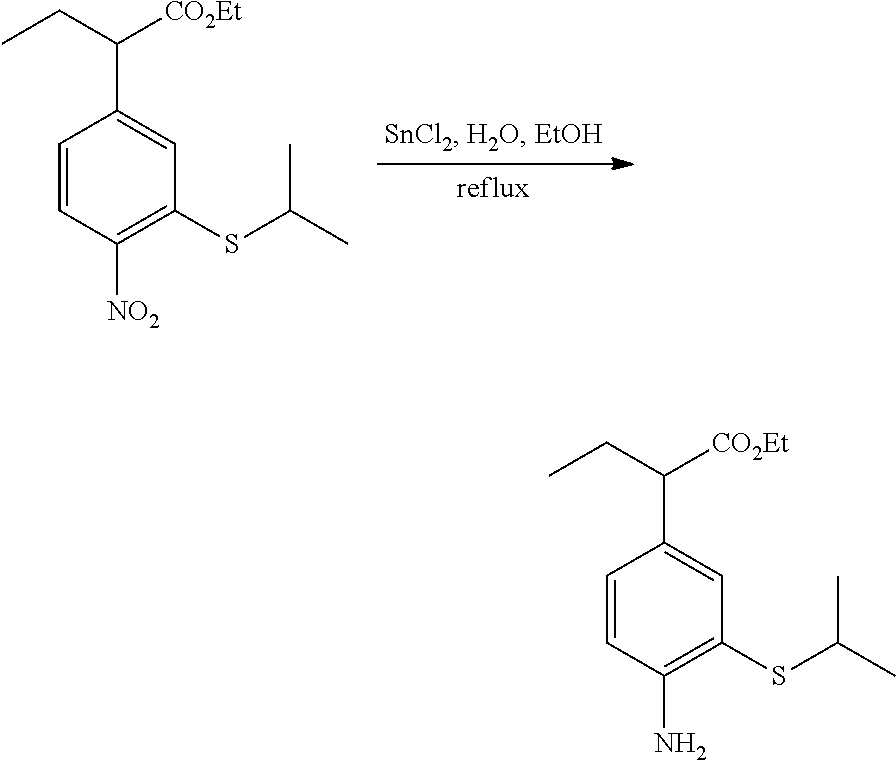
C1=CC([NO2])=C(SC(C)C)C=C1C(CC)[CO2Et].C1=CC(N)=C(SC(C)C)C=C1C(CC)[CO2Et]
